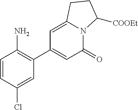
C1=CC(Cl)=CC(C2=CC(=O)N3C(=C2)CCC3[COOEt])=C1N
